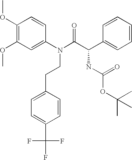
C1(OC)=C(OC)C=C(N(C(C(C2=CC=CC=C2)NC(OC(C)(C)C)=O)=O)CCC2=CC=C(C(F)(F)F)C=C2)C=C1
